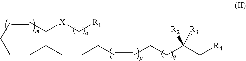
C(CCCCCCCC=CCCC(C[R4])([R3])[R2])=CC[X]C[R1]
